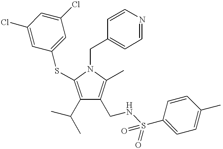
C1(C(C)C)=C(SC2=CC(Cl)=CC(Cl)=C2)N(CC2=CC=NC=C2)C(C)=C1CNS(C1=CC=C(C)C=C1)(=O)=O
